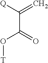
C(C(=O)O[T])([Q])=C
